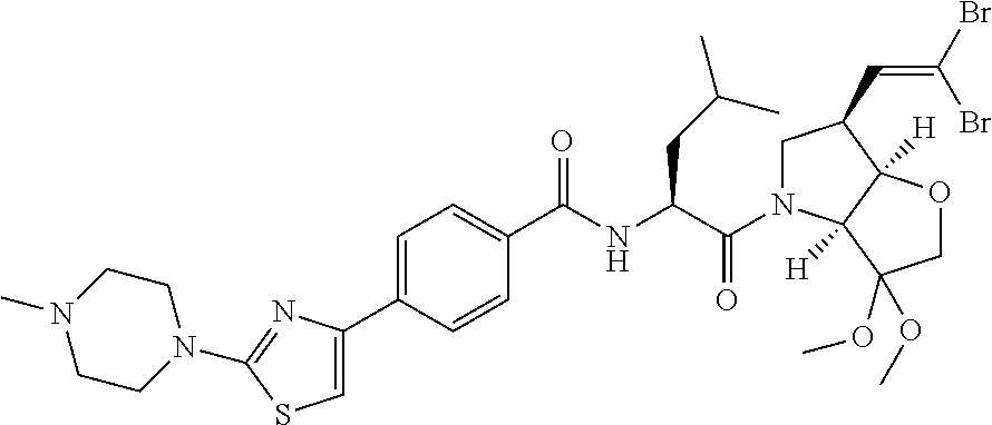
C1=C(C2=CC=C(C(NC(C(N3CC(C=C(Br)Br)C4([H])C3([H])C(OC)(OC)CO4)=O)CC(C)C)=O)C=C2)N=C(N2CCN(C)CC2)S1
